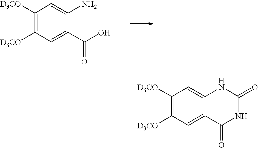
C1([D3CO])=C([D3CO])C=C(C(O)=O)C(N)=C1.C1([D3CO])=C([D3CO])C=C2C(=C1)NC(=O)NC2=O
